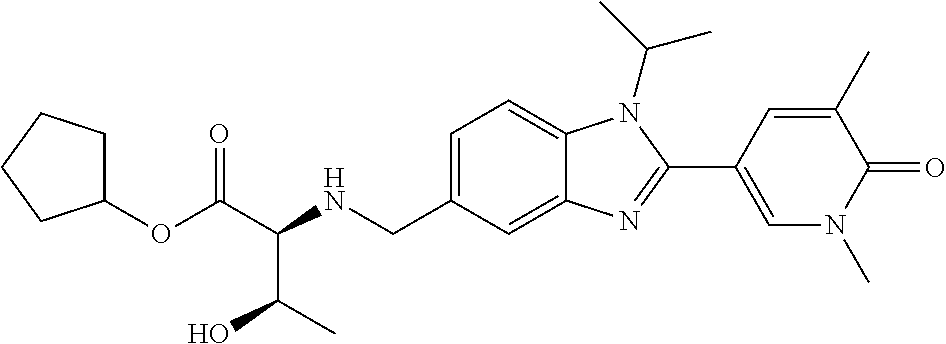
C1(OC(C(NCC2=CC=C3C(=C2)N=C(C2=CN(C)C(=O)C(C)=C2)N3C(C)C)C(O)C)=O)CCCC1
